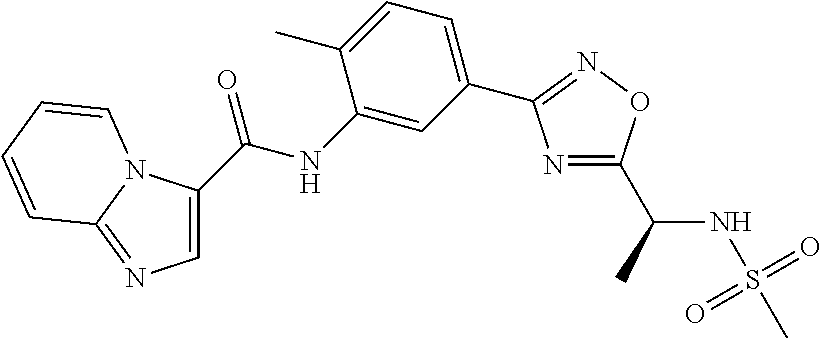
C1=C(C(NC2=CC(C3=NOC(C(NS(=O)(=O)C)C)=N3)=CC=C2C)=O)N2C(=N1)C=CC=C2
